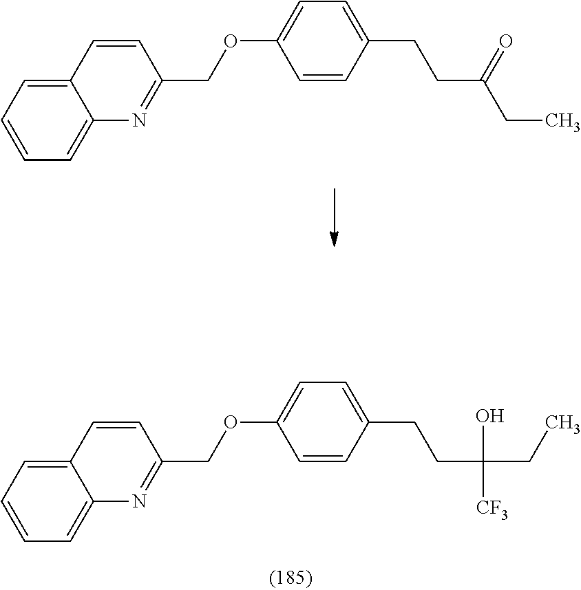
C(CC(CC)=O)C1=CC=C(OCC2=NC3=CC=CC=C3C=C2)C=C1.C(CC(O)([CF3])CC)C1=CC=C(OCC2=NC3=CC=CC=C3C=C2)C=C1
